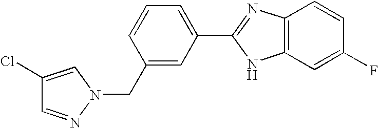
C1=CC=C(C2=NC3=C(C=C(F)C=C3)N2)C=C1CN1N=CC(Cl)=C1
